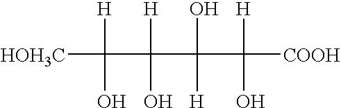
[HOH3C]C([H])(O)C([H])(O)C(O)([H])C([H])(O)[COOH]
